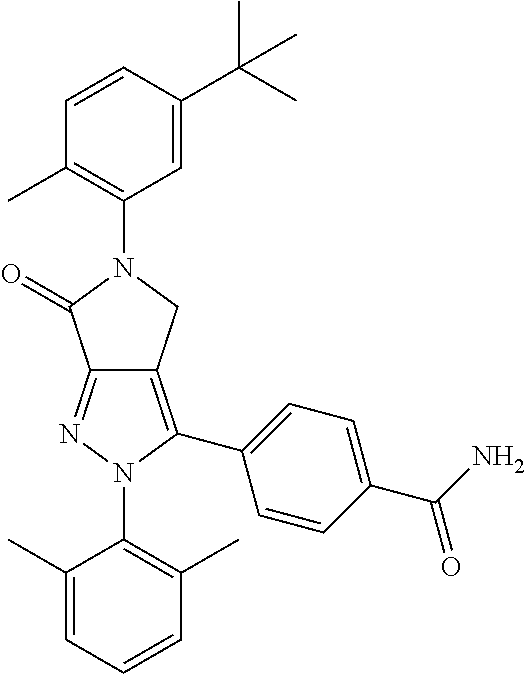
C1(C)=CC=CC(C)=C1N1C(C2=CC=C(C(N)=O)C=C2)=C2C(=N1)C(=O)N(C1=C(C)C=CC(C(C)(C)C)=C1)C2
